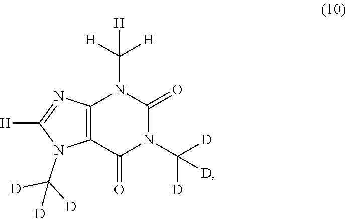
C12=C(C(=O)N(C([D])([D])[D])C(=O)N1C([H])([H])[H])N(C([D])([D])[D])C([H])=N2
